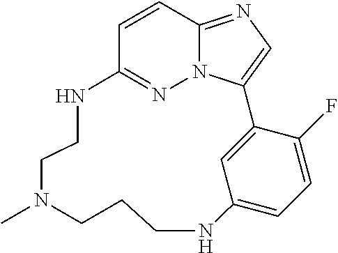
C1=CC2=NC=C3N2N=C1NCCN(C)CCCNC1=CC=C(F)C3=C1
